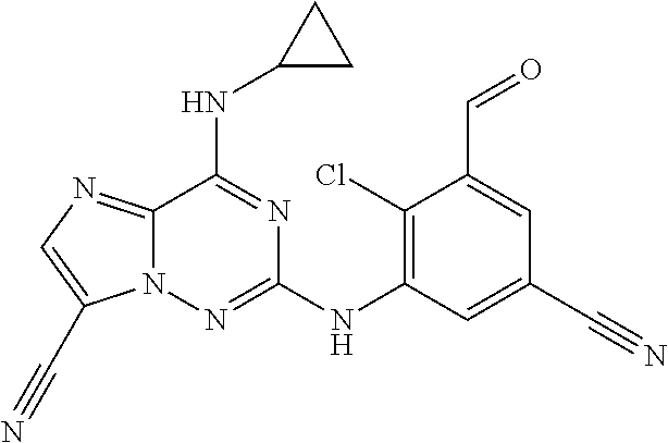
C1(Cl)=C(NC2=NN3C(=NC=C3C#N)C(NC3CC3)=N2)C=C(C#N)C=C1C=O
